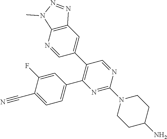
C1=C(F)C(C#N)=CC=C1C1=C(C2=CC3=C(N=C2)N(C)N=N3)C=NC(N2CCC(N)CC2)=N1
